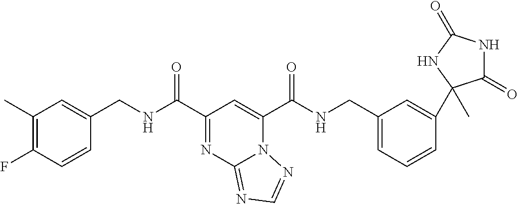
C1(C)=C(F)C=CC(CNC(C2=NC3=NC=NN3C(C(NCC3=CC=CC(C4(C)C(=O)NC(=O)N4)=C3)=O)=C2)=O)=C1
